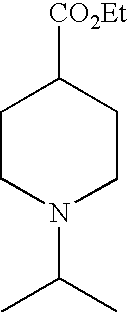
C1CN(C(C)C)CCC1[CO2Et]
